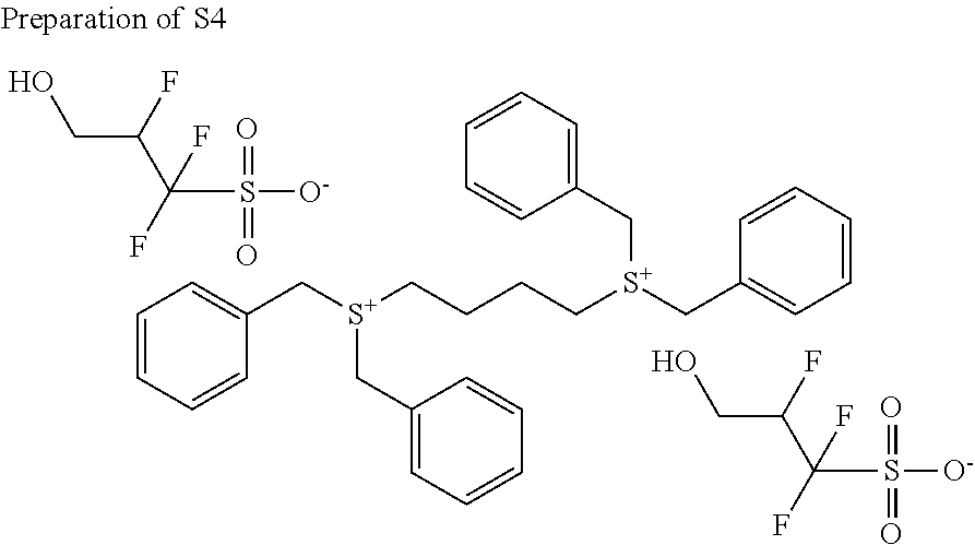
C1(C[S+](CCCC[S+](CC2=CC=CC=C2)CC2=CC=CC=C2)CC2=CC=CC=C2)=CC=CC=C1.OCC(C(S([O-])(=O)=O)(F)F)F.OCC(C(S([O-])(=O)=O)(F)F)F
